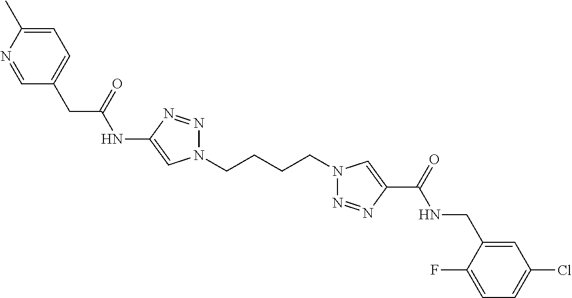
C1(NC(CC2=CC=C(C)N=C2)=O)=CN(CCCCN2N=NC(C(=O)NCC3=CC(Cl)=CC=C3F)=C2)N=N1
